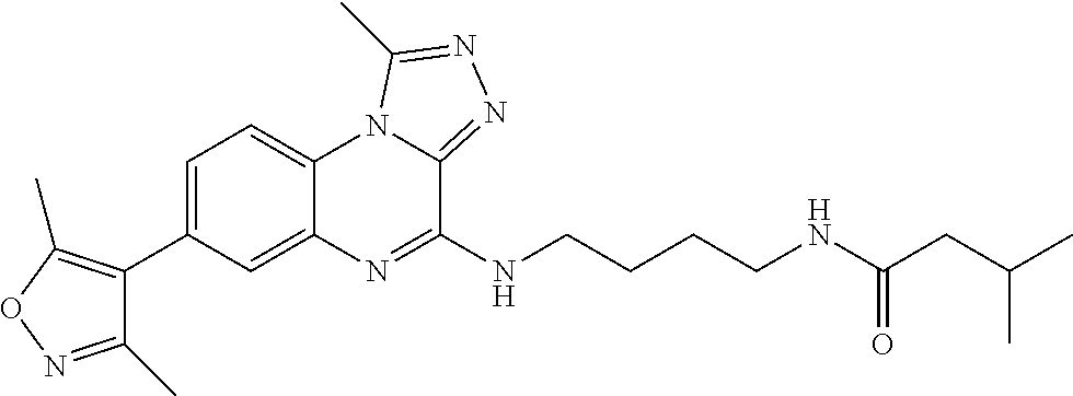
C1=C(C2=C(C)ON=C2C)C=C2C(=C1)N1C(=NN=C1C)C(NCCCCNC(CC(C)C)=O)=N2
